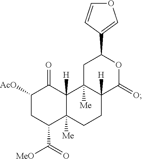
C1([AcO])CC(C([MeO])=O)C2([Me])C([H])(C1=O)C1([Me])C([H])(CC2)C(=O)OC(C2=COC=C2)C1
